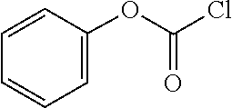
C1=CC=CC=C1OC(=O)Cl
